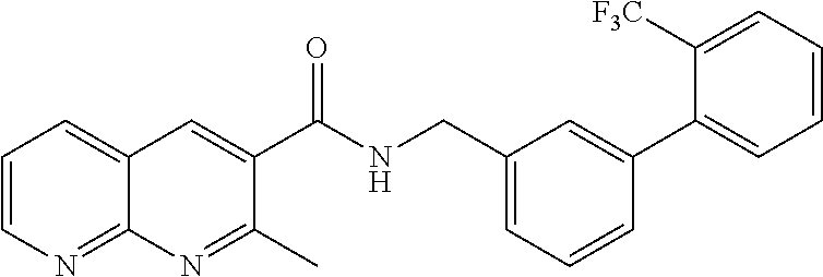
C1=CN=C2C(=C1)C=C(C(NCC1=CC=CC(C3=CC=CC=C3[F3C])=C1)=O)C(C)=N2
